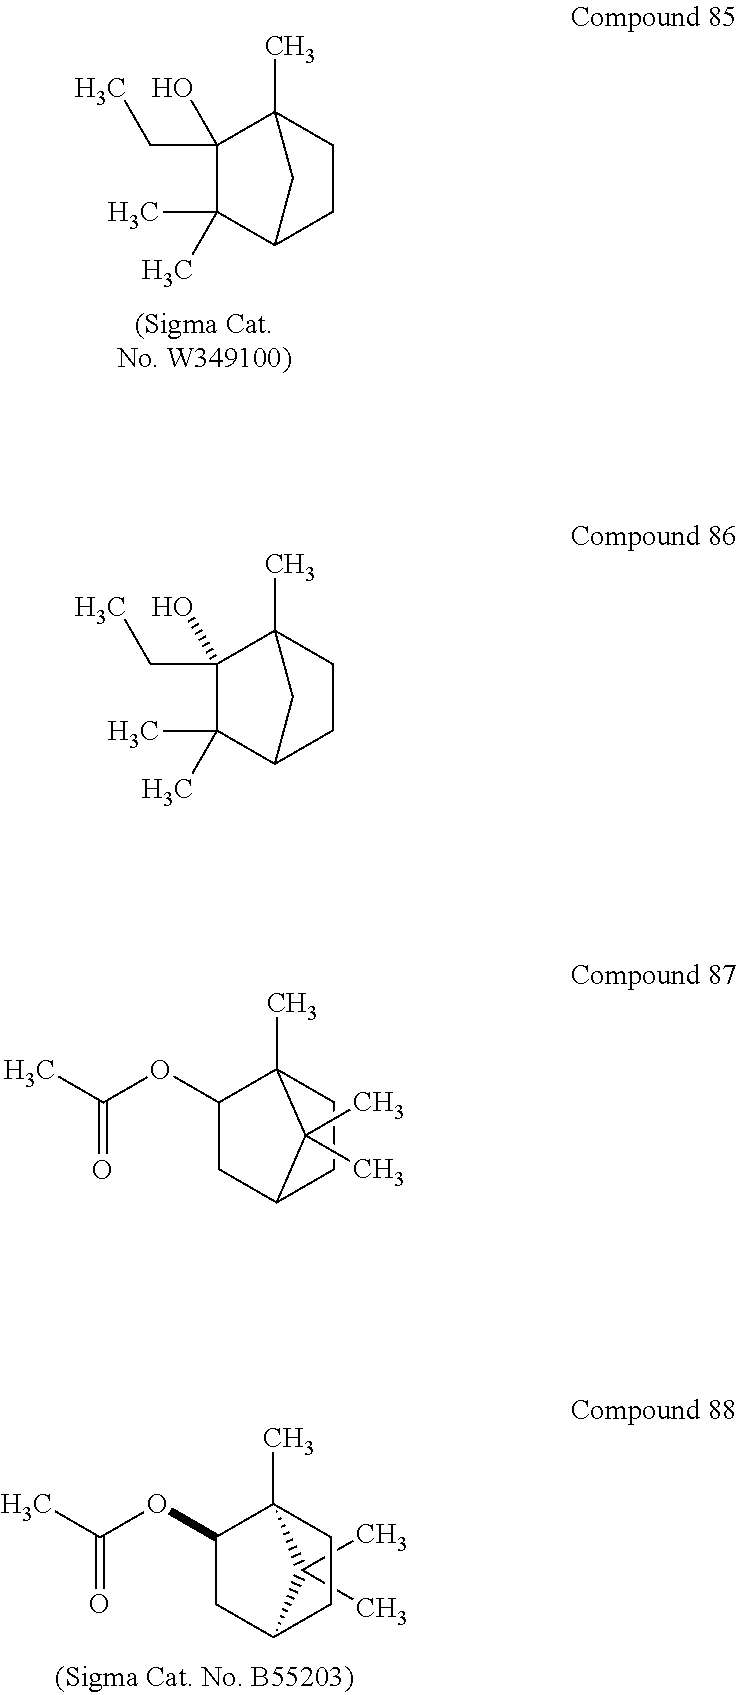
C12CCC(C)(C1)C(CC)(O)C2(C)C.O(C(C)=O)C1CC2C(C)(C)C1(C)CC2.C12CCC(C)(C1)C(CC)(O)C2(C)C.O(C(C)=O)C1CC2CCC1(C)C2(C)C
